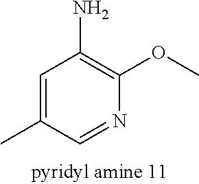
C1=C(C)C=NC(OC)=C1N
